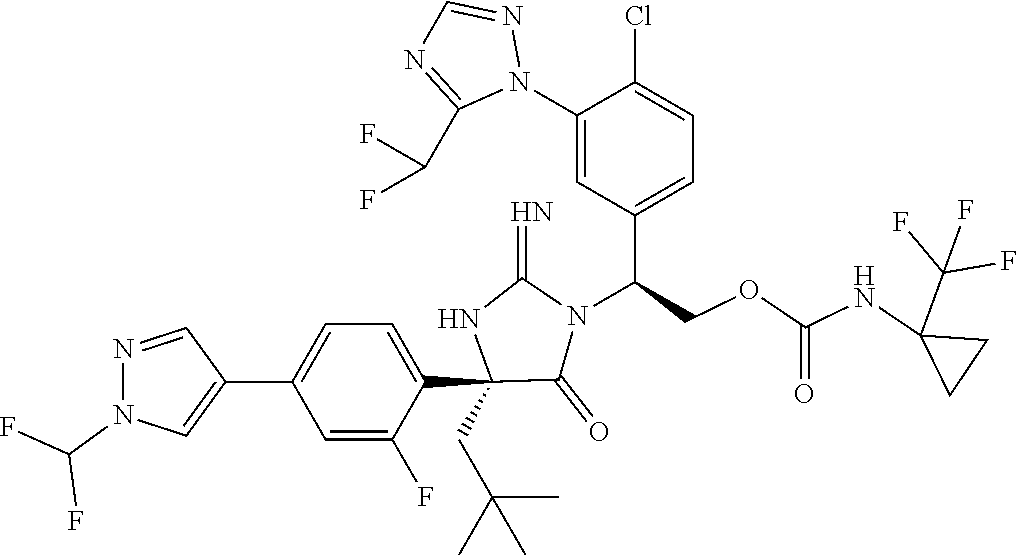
C1(C2=CN(C(F)F)N=C2)=CC=C(C2(CC(C)(C)C)C(=O)N(C(COC(NC3(C(F)(F)F)CC3)=O)C3=CC=C(Cl)C(N4N=CN=C4C(F)F)=C3)C(=N)N2)C(F)=C1
